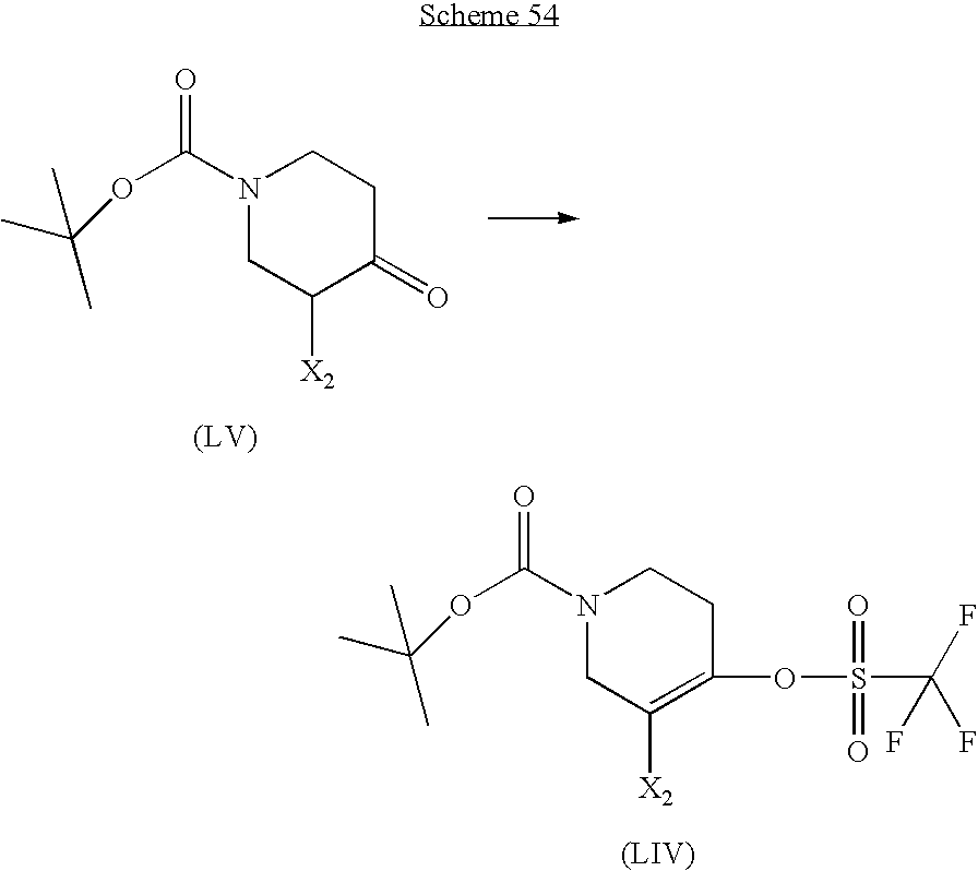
N1(C(OC(C)(C)C)=O)CC([X2])C(=O)CC1.N1(C(OC(C)(C)C)=O)CC([X2])=C(OS(=O)(=O)C(F)(F)F)CC1
